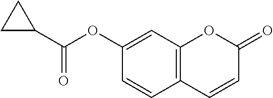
C12=C(C=C(OC(C3CC3)=O)C=C1)OC(=O)C=C2
